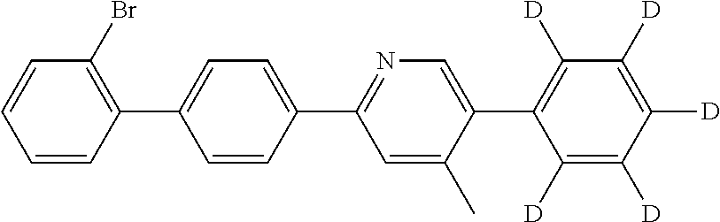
C1=CC(C2=NC=C(C3=C([D])C([D])=C([D])C([D])=C3[D])C(C)=C2)=CC=C1C1=C(Br)C=CC=C1
